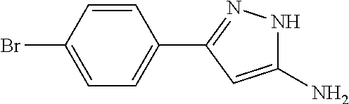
C1(N)=CC(C2=CC=C(Br)C=C2)=NN1
